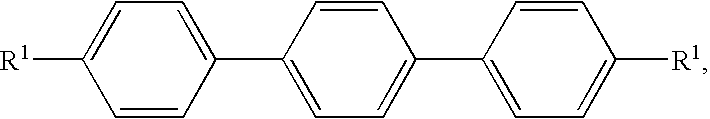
[R1]C1=CC=C(C2=CC=C(C3=CC=C([R1])C=C3)C=C2)C=C1
